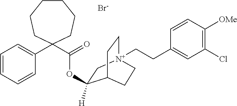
[Br-].C1CCCC(C(=O)OC2([H])C[N+]3(CCC4=CC(Cl)=C([OMe])C=C4)CCC2CC3)(C2=CC=CC=C2)CC1
